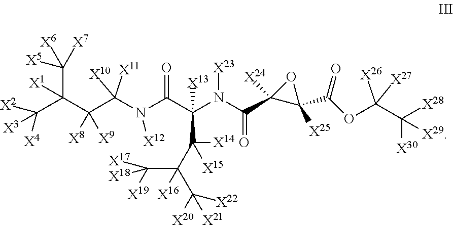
C(C(C(C([X10])(N(C(C(N(C(C1([X24])C([X25])(C(=O)OC(C([X28])([X29])[X30])([X26])[X27])O1)=O)[X23])([X13])C([X14])([X15])C(C([X19])([X17])[X18])([X16])C([X22])([X20])[X21])=O)[X12])[X11])([X8])[X9])([X1])C([X4])([X3])[X2])([X7])([X6])[X5]
